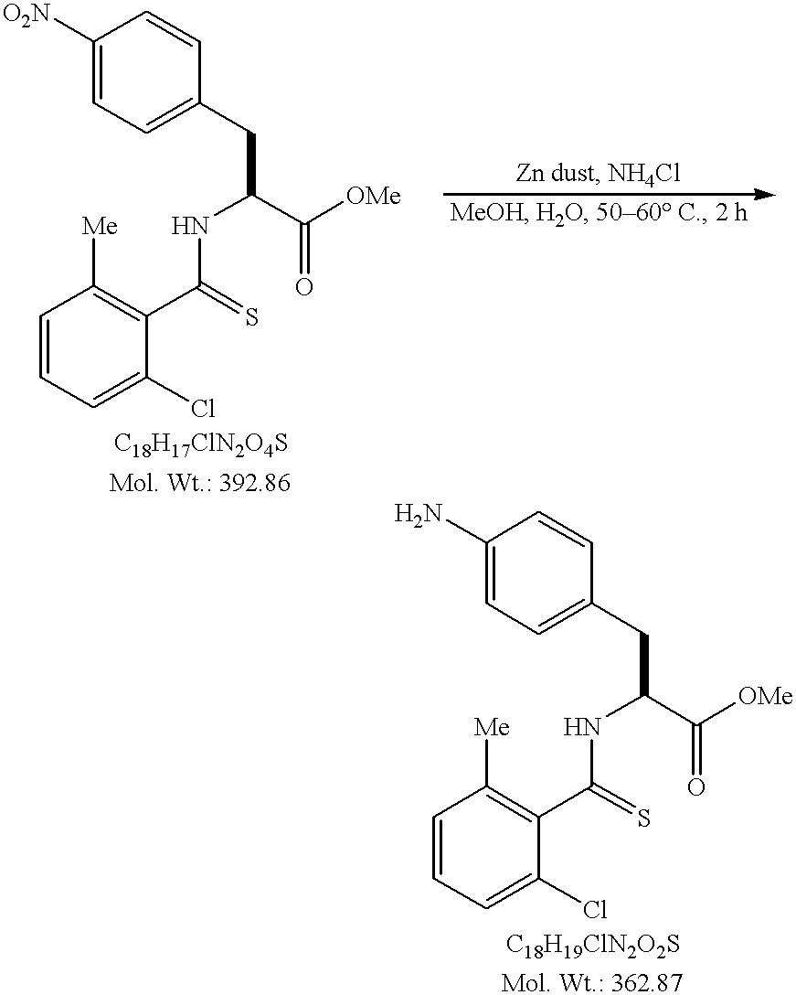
[O2N]C1=CC=C(CC(NC(=S)C2=C([Me])C=CC=C2Cl)C([OMe])=O)C=C1.NC1=CC=C(CC(NC(=S)C2=C([Me])C=CC=C2Cl)C([OMe])=O)C=C1
